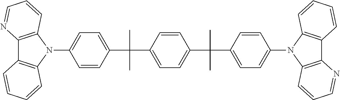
C12=C(N(C3=CC=C(C(C4=CC=C(C(C5=CC=C(N6C7=C(C8=C6C=CC=C8)N=CC=C7)C=C5)(C)C)C=C4)(C)C)C=C3)C3=C1C=CC=C3)C=CC=N2
